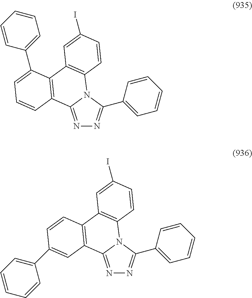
N1=C2N(C(C3=CC=CC=C3)=N1)C1=C(C3=C2C=CC=C3C2=CC=CC=C2)C=C(I)C=C1.N1=C2N(C(C3=CC=CC=C3)=N1)C1=C(C3=C2C=C(C2=CC=CC=C2)C=C3)C=C(I)C=C1
